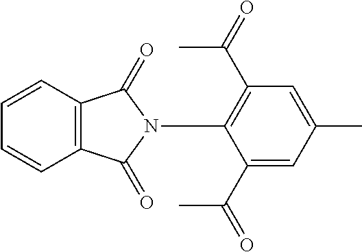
C1=C(C(=O)C)C(N2C(=O)C3=C(C2=O)C=CC=C3)=C(C(=O)C)C=C1C
